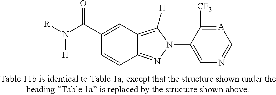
C1(C(N([R])[H])=O)=CC2=C([H])N(C3=CN=C[A]=C3[CF3])N=C2C=C1
